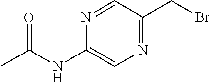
N1=CC(CBr)=NC=C1NC(C)=O
